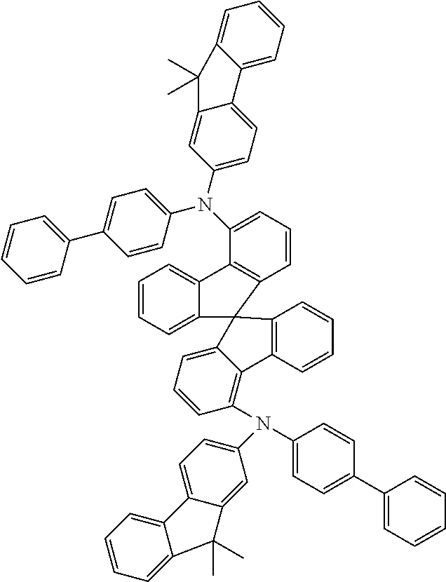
C1(N(C2=CC=C3C(=C2)C(C)(C)C2=CC=CC=C32)C2=C3C(=CC=C2)C2(C4=C3C=CC=C4)C3=CC=CC=C3C3=C2C=CC=C3N(C2=CC=C(C3=CC=CC=C3)C=C2)C2=CC=C3C(=C2)C(C)(C)C2=CC=CC=C32)=CC=C(C2=CC=CC=C2)C=C1
